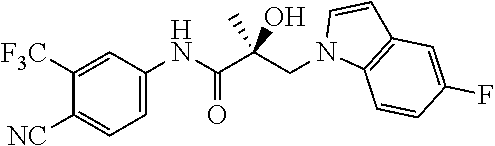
N1(CC(C(NC2=CC=C([NC])C([F3C])=C2)=O)(O)C)C2=C(C=C1)C=C(F)C=C2
